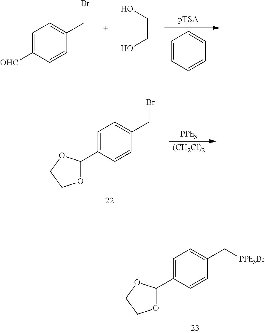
C1=C([OHC])C=CC(CBr)=C1.C(CO)O.C1=CC=CC=C1.C1=C(C2OCCO2)C=CC(CBr)=C1.[PPh3].[(CH2Cl)2].C1=C(C2OCCO2)C=CC(C[PPh3Br])=C1
